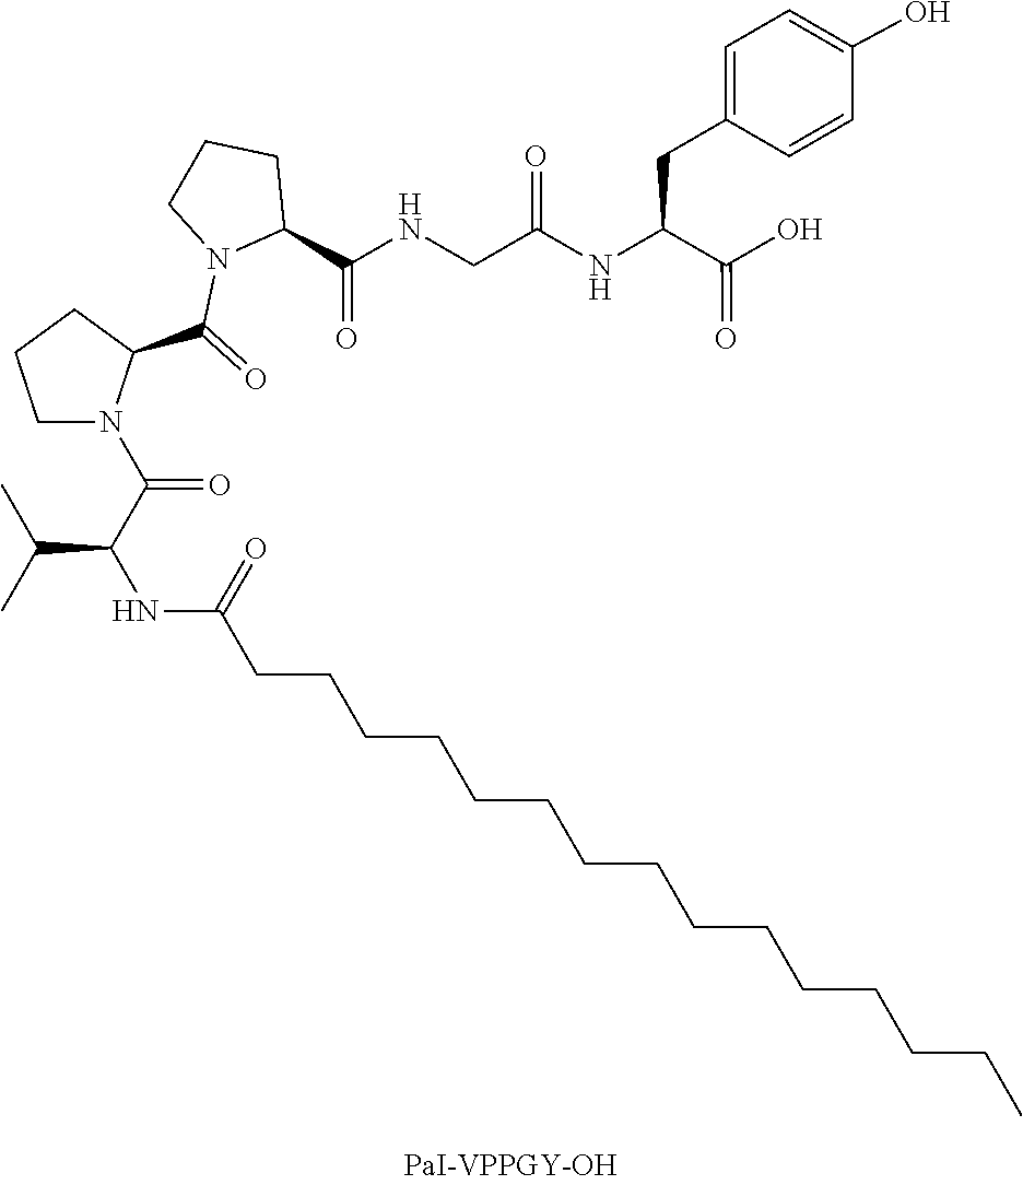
C1(C(=O)NCC(=O)NC(CC2=CC=C(O)C=C2)C(=O)O)CCCN1C(=O)C1CCCN1C(C(NC(CCCCCCCCCCCCCCC)=O)C(C)C)=O
